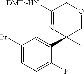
[DMTr-HN]C1=NC(C2=CC(Br)=CC=C2F)(C)COC1
